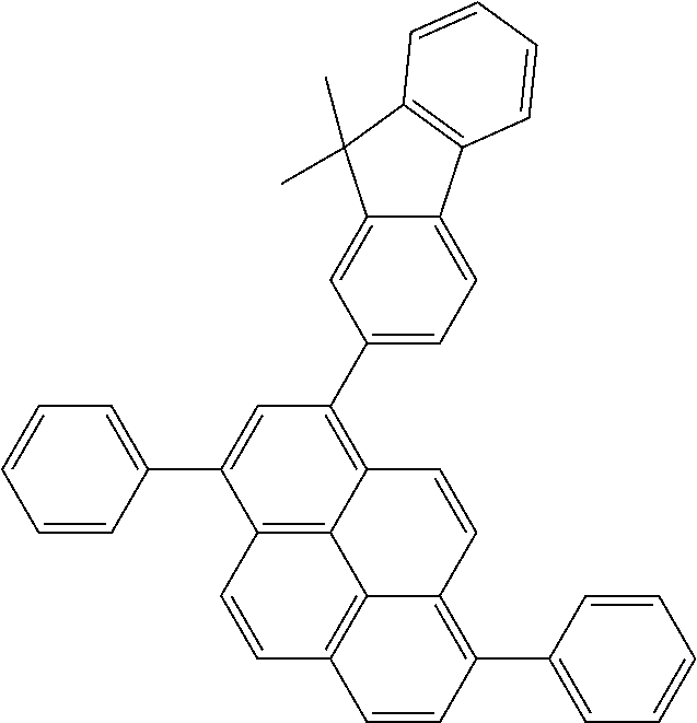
C12=C3C=CC4=C1C(=C(C1=CC=CC=C1)C=C4)C=CC2=C(C1=CC=C2C(=C1)C(C)(C)C1=C2C=CC=C1)C=C3C1=CC=CC=C1
